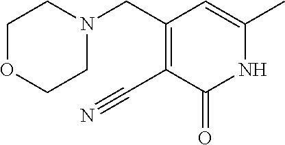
C1OCCN(CC2=C(C#N)C(=O)NC(C)=C2)C1
